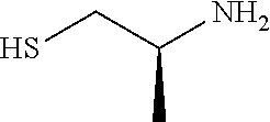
SCC(N)C
